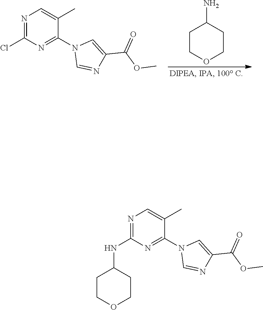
C1COCCC1N.N1=C(Cl)N=C(N2C=NC(C(OC)=O)=C2)C(C)=C1.N1=C(NC2CCOCC2)N=C(N2C=NC(C(OC)=O)=C2)C(C)=C1
